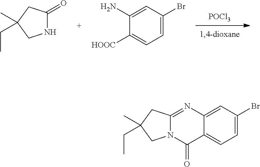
[POCl3].C1(N)=CC(Br)=CC=C1[HOOC].N1C(=O)CC(C)(CC)C1.C12=CC(Br)=CC=C1C(=O)N1C(=N2)CC(C)(CC)C1
